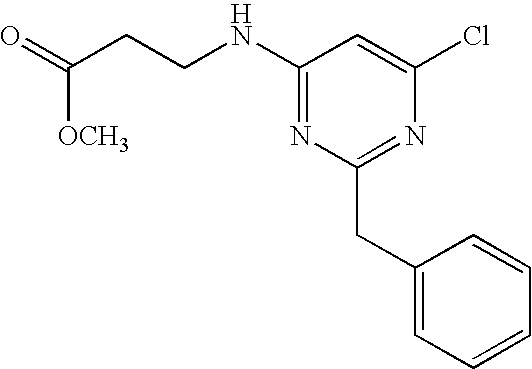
O=C(CCNC1=NC(CC2=CC=CC=C2)=NC(Cl)=C1)[OCH3]
